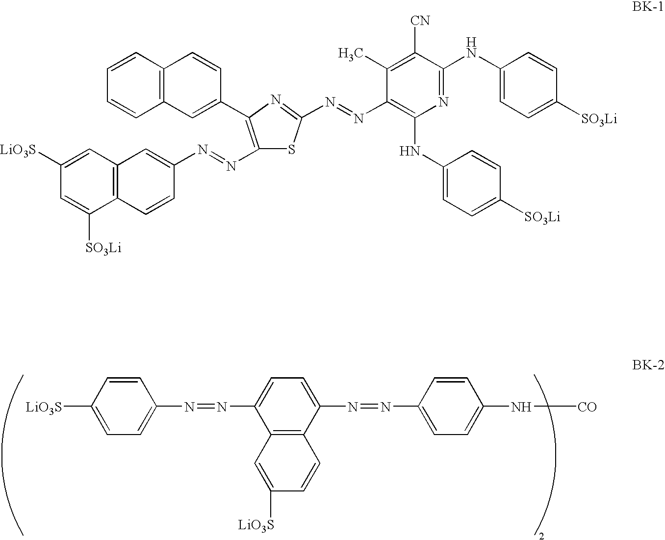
C12=C(C(N=NC3=CC=C(N[CO])C=C3)=CC=C1N=NC1=CC=C([LiO3S])C=C1)C=CC([LiO3S])=C2.C12=C(C=C([LiO3S])C=C1[SO3Li])C=C(N=NC1=C(C3=CC4=C(C=C3)C=CC=C4)N=C(N=NC3=C(NC4=CC=C([SO3Li])C=C4)N=C(NC4=CC=C([SO3Li])C=C4)C([CN])=C3C)S1)C=C2
